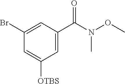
C1=C(C(N(OC)C)=O)C=C(Br)C=C1[OTBS]
